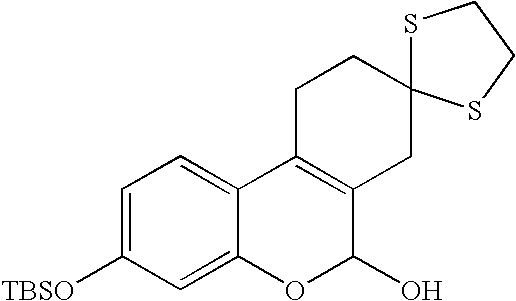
C1=C([TBSO])C=C2C(=C1)C1=C(C(O)O2)CC2(CC1)SCCS2
